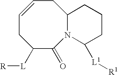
C1=CCC2N(C(=O)C([L][R])C1)C([L1][R1])CCC2
